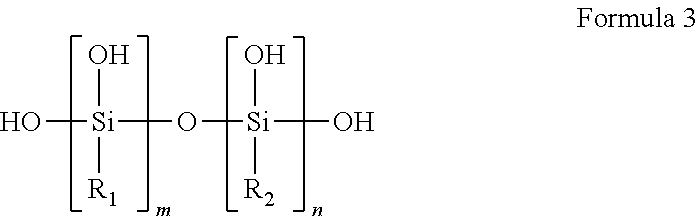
O[Si](O)([R1])O[Si](O)(O)[R2]
